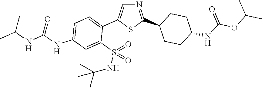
C1=C(NC(=O)NC(C)C)C=C(S(=O)(=O)NC(C)(C)C)C(C2=CN=C(C3CCC(NC(OC(C)C)=O)CC3)S2)=C1
